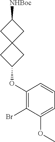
C1(OC2CC3(C2)CC([NHBoc])C3)=C(Br)C(OC)=CC=C1
